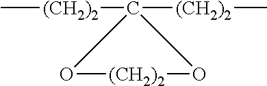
C[(CH2)2]C1([(CH2)2]C)O[(CH2)2]O1
